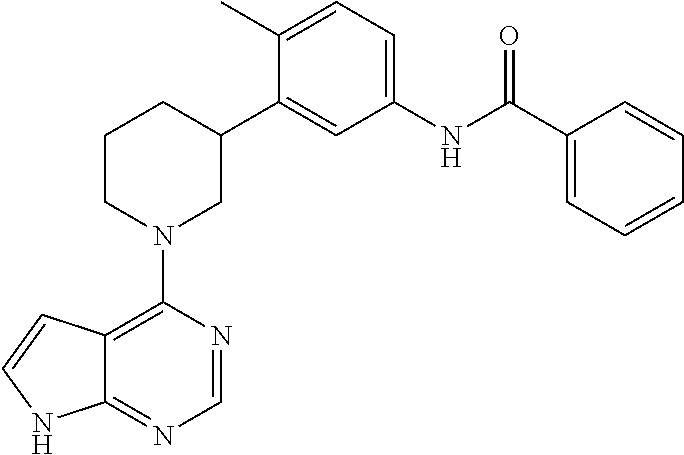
C12=C(N3CC(C4=CC(NC(C5=CC=CC=C5)=O)=CC=C4C)CCC3)N=CN=C1NC=C2
